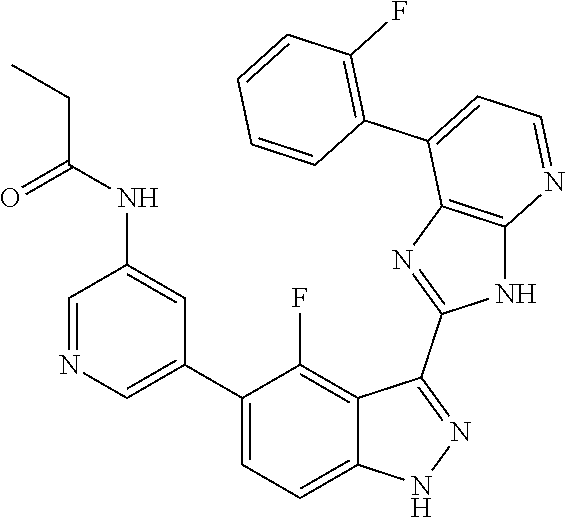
C1=NC=C(C2=CC=C3C(=C2F)C(C2=NC4=C(N2)N=CC=C4C2=C(F)C=CC=C2)=NN3)C=C1NC(=O)CC
